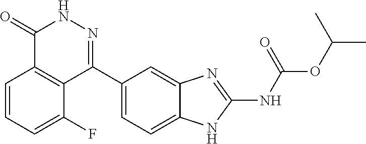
O(C(C)C)C(=O)NC1=NC2=CC(C3=NNC(=O)C4=C3C(F)=CC=C4)=CC=C2N1
